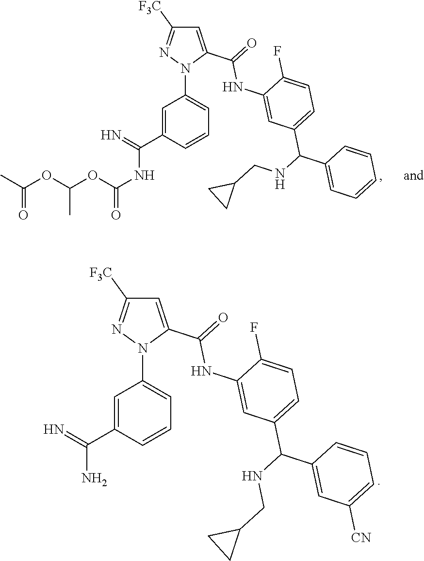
C1=C(C(=O)NC2=CC(C(NCC3CC3)C3=CC([CN])=CC=C3)=CC=C2F)N(C2=CC=CC(C(N)=N)=C2)N=C1[F3C].C1=C(C(=O)NC2=CC(C(NCC3CC3)C3=CC=CC=C3)=CC=C2F)N(C2=CC=CC(C(NC(OC(OC(C)=O)C)=O)=N)=C2)N=C1[F3C]
